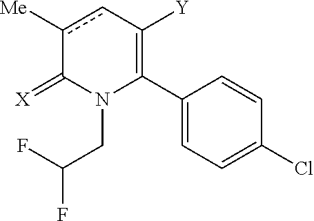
C1(C2=C([Y])cc([Me])C(=[X])N2CC(F)F)=CC=C(Cl)C=C1
